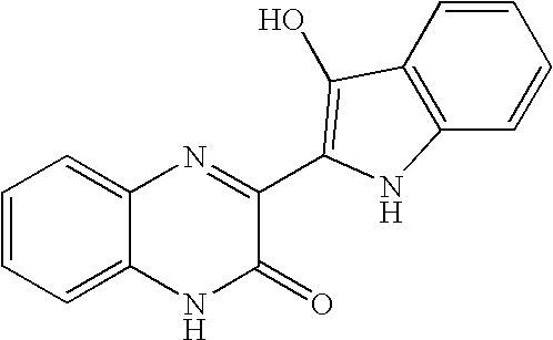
C1=C2C(=CC=C1)N=C(C1=C(O)C3=C(C=CC=C3)N1)C(=O)N2
